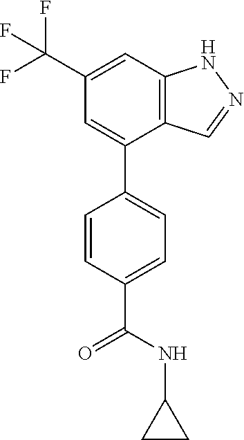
C1(C(F)(F)F)=CC2=C(C(C3=CC=C(C(NC4CC4)=O)C=C3)=C1)C=NN2
